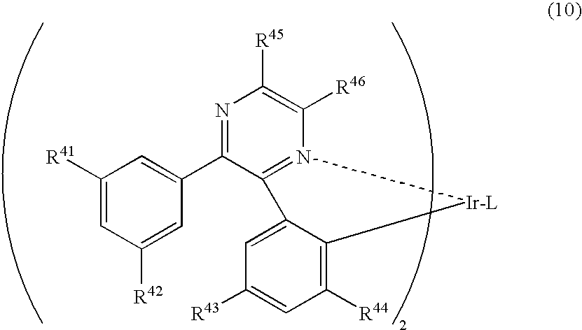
C1([R41])=CC([R42])=CC(C2=NC([R45])=C([R46])N3=C2C2=CC([R43])=CC([R44])=C2[Ir-L]3)=C1
